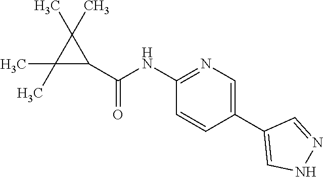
C1(C(=O)NC2=NC=C(C3=CNN=C3)C=C2)C(C)(C)C1(C)C
